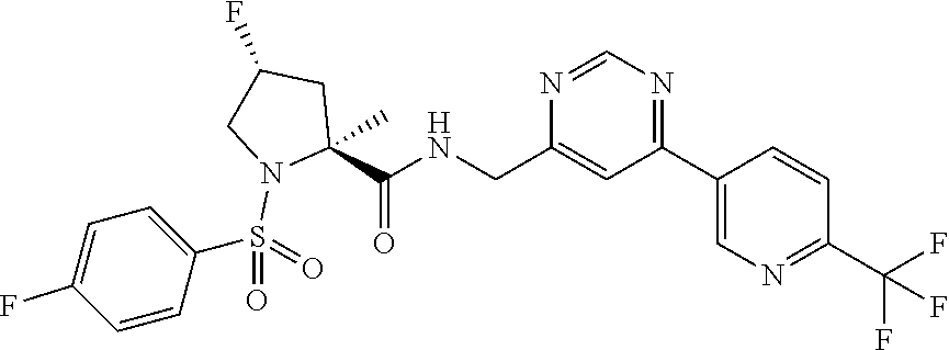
C1(C2=NC=NC(CNC(C3(C)CC(F)CN3S(=O)(C3=CC=C(F)C=C3)=O)=O)=C2)=CN=C(C(F)(F)F)C=C1
